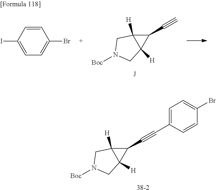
[38-2].C1(C#CC2=CC=C(Br)C=C2)C2([H])C1([H])CN([Boc])C2.C1(C#C)C2([H])C1([H])CN([Boc])C2.[J].C1=CC(I)=CC=C1Br
